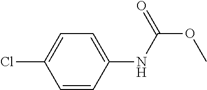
C1=C(Cl)C=CC(NC(OC)=O)=C1
